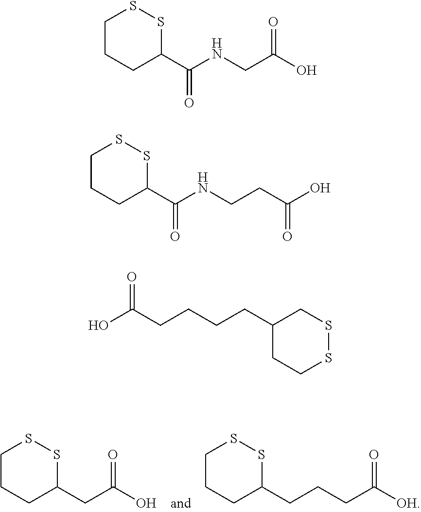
C1(CC(O)=O)SSCCC1.C1(CCCC(=O)[OH])SSCCC1.C1(C(NCC(O)=O)=O)SSCCC1.C1(C(NCCC(=O)O)=O)SSCCC1.C1(CCCCC(=O)O)CCSSC1
